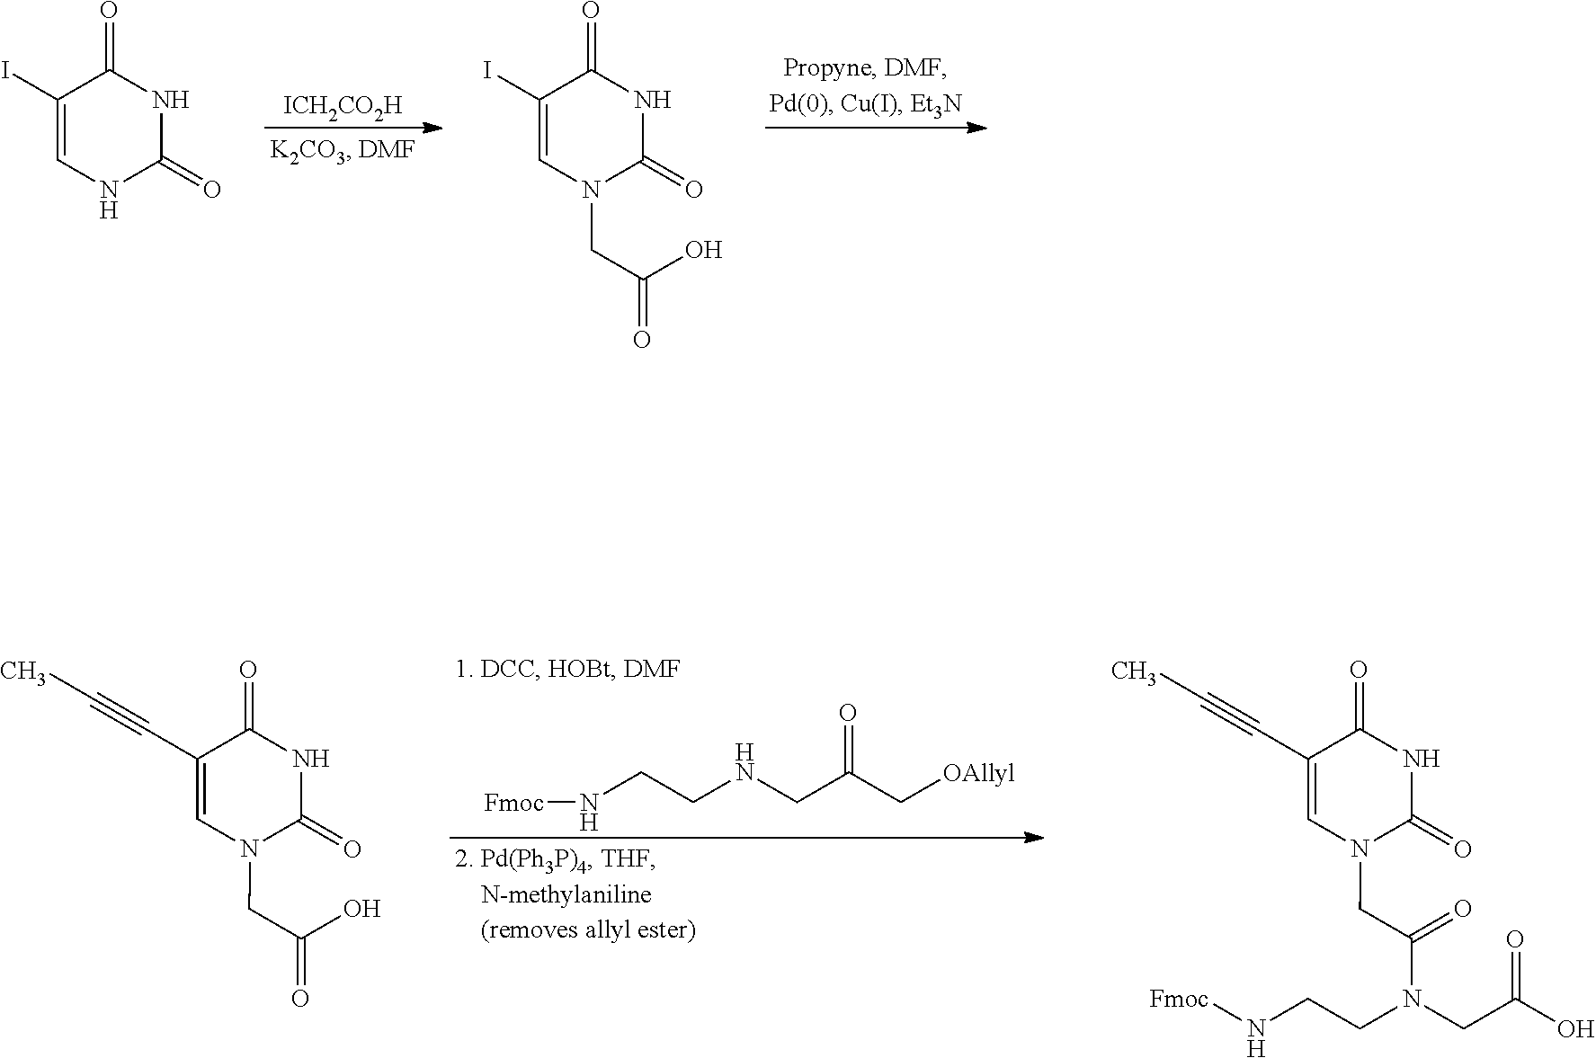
[ICH2CO2H].C1(I)=CNC(=O)NC1=O.C1(I)=CN(CC(O)=O)C(=O)NC1=O.N(CCNCC(C[OAllyl])=O)[Fmoc].C1(C#CC)=CN(CC(O)=O)C(=O)NC1=O.C1(C#CC)=CN(CC(=O)N(CCN[Fmoc])CC(O)=O)C(=O)NC1=O
